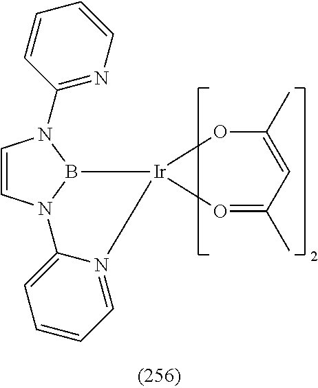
C1=CN2B(N1C1=NC=CC=C1)[Ir]1(N3=CC=CC=C23)O=C(C)C=C(C)O1
